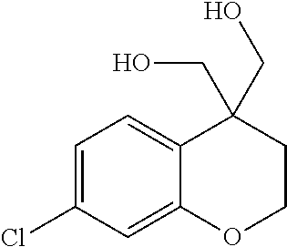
C1=C(Cl)C=C2C(=C1)C(CO)(CO)CCO2
